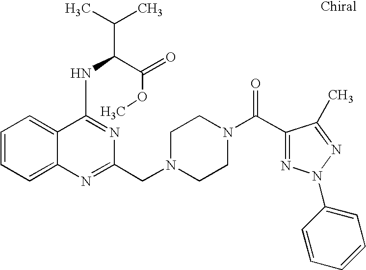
C1=CC=C2C(=C1)N=C(CN1CCN(C(=O)C3=NN(C4=CC=CC=C4)N=C3C)CC1)N=C2NC(C(=O)OC)C(C)C
